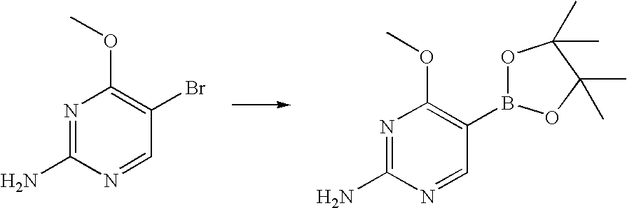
N1=C(N)N=CC(Br)=C1OC.N1=C(N)N=CC(B2OC(C)(C)C(C)(C)O2)=C1OC
